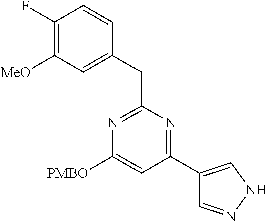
N1=C(CC2=CC([MeO])=C(F)C=C2)N=C(C2=CNN=C2)C=C1[PMBO]
